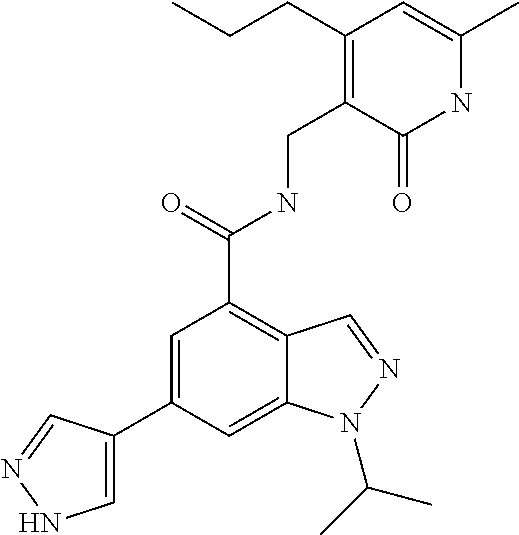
C1=C(C2=CNN=C2)C=C2C(=C1C(=O)NCC1=C(CCC)C=C(C)NC1=O)C=NN2C(C)C
